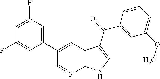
C1(C2=CC3=C(N=C2)NC=C3C(=O)C2=CC(OC)=CC=C2)=CC(F)=CC(F)=C1
